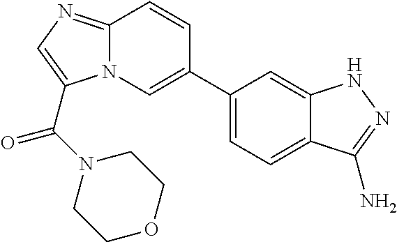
C1(C2=CN3C(=NC=C3C(=O)N3CCOCC3)C=C2)=CC=C2C(=C1)NN=C2N
